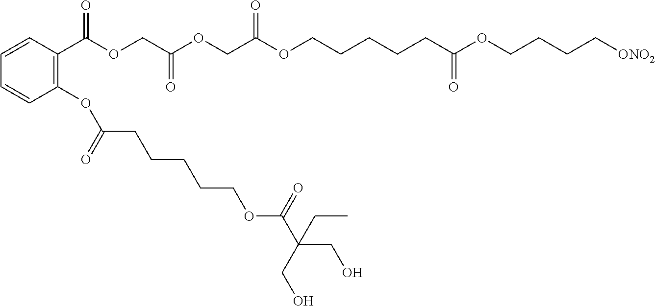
C1=CC(C(OCC(OCC(OCCCCCC(OCCCC[ONO2])=O)=O)=O)=O)=C(OC(CCCCCOC(=O)C(CO)(CC)CO)=O)C=C1
